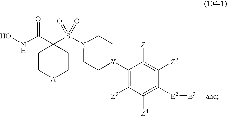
ONC(C1(S(N2CC[Y](C3=C([Z3])C([Z4])=C([E2][E3])C([Z2])=C3[Z1])CC2)(=O)=O)CC[A]CC1)=O
